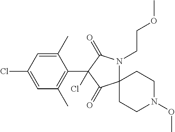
C1(C)=CC(Cl)=CC(C)=C1C1(Cl)C(=O)C2(N(CCOC)C1=O)CCN(OC)CC2
